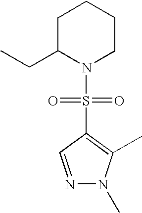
C1C(CC)N(S(=O)(=O)C2=C(C)N(C)N=C2)CCC1
